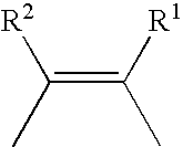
[R2]C(C)=C([R1])C
